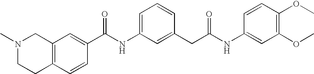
C1(C(NC2=CC=CC(CC(NC3=CC(OC)=C(OC)C=C3)=O)=C2)=O)=CC2=C(CCN(C)C2)C=C1
